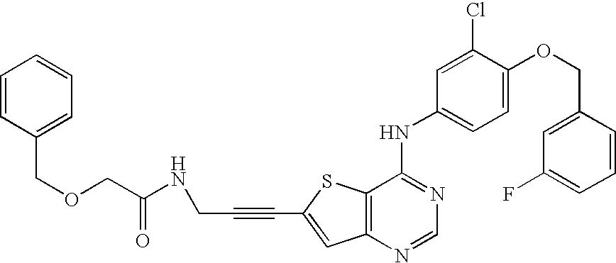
C12=C(SC(C#CCNC(=O)COCC3=CC=CC=C3)=C1)C(NC1=CC=C(OCC3=CC(F)=CC=C3)C(Cl)=C1)=NC=N2
